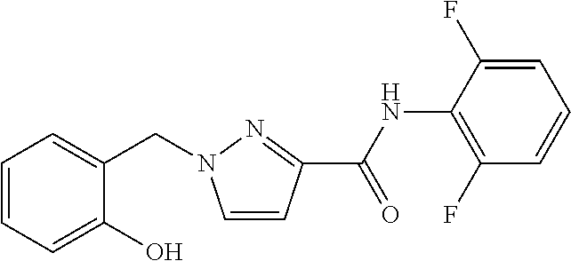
C1=CC=C(O)C(CN2C=CC(C(NC3=C(F)C=CC=C3F)=O)=N2)=C1
